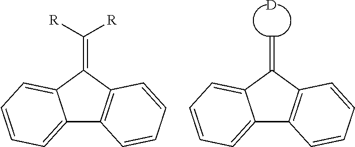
C12=CC=CC=C1C(=C)C1=C2C=CC=C1.[D].C12=CC=CC=C1C(=C([R])[R])C1=C2C=CC=C1
